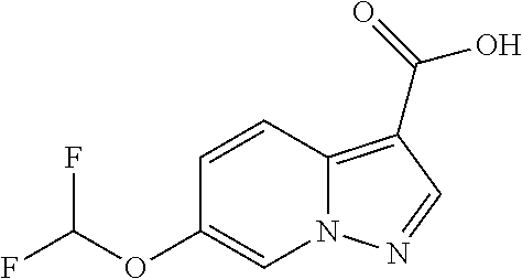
C1=CC2=C(C(=O)O)C=NN2C=C1OC(F)F
